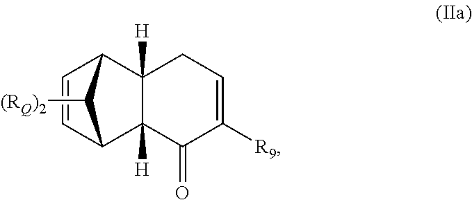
C1=CC2C3([H])C([H])(C1C2[(RQ)2])CC=C([R9])C3=O
